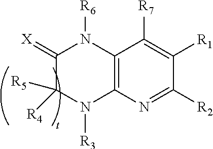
C12=C(N=C([R2])C([R1])=C1[R7])N([R3])C([R4])([R5])C(=[X])N2[R6]
